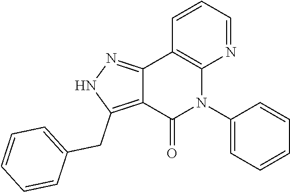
C12=NNC(CC3=CC=CC=C3)=C1C(=O)N(C1=CC=CC=C1)C1=C2C=CC=N1
